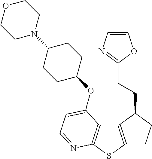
C1C2=C(C(CCC3=NC=CO3)C1)C1=C(S2)N=CC=C1OC1CCC(N2CCOCC2)CC1
